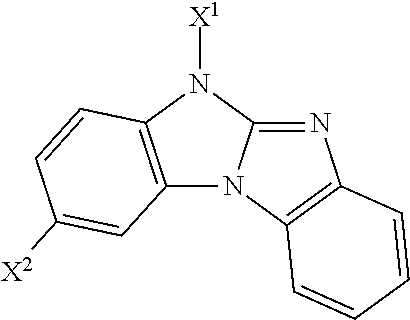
C12=C(N([X1])C3=NC4=C(N13)C=CC=C4)C=CC([X2])=C2
